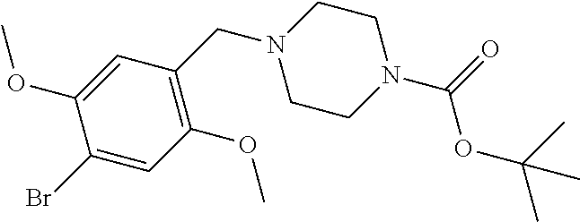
C1(Br)=CC(OC)=C(CN2CCN(C(=O)OC(C)(C)C)CC2)C=C1OC
